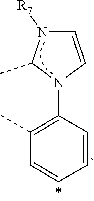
C1=CN(C2=C(C)C=CC=C2)C(C)N1[R7]
